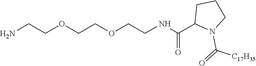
NCCOCCOCCNC(C1N(C(=O)[C17H35])CCC1)=O
